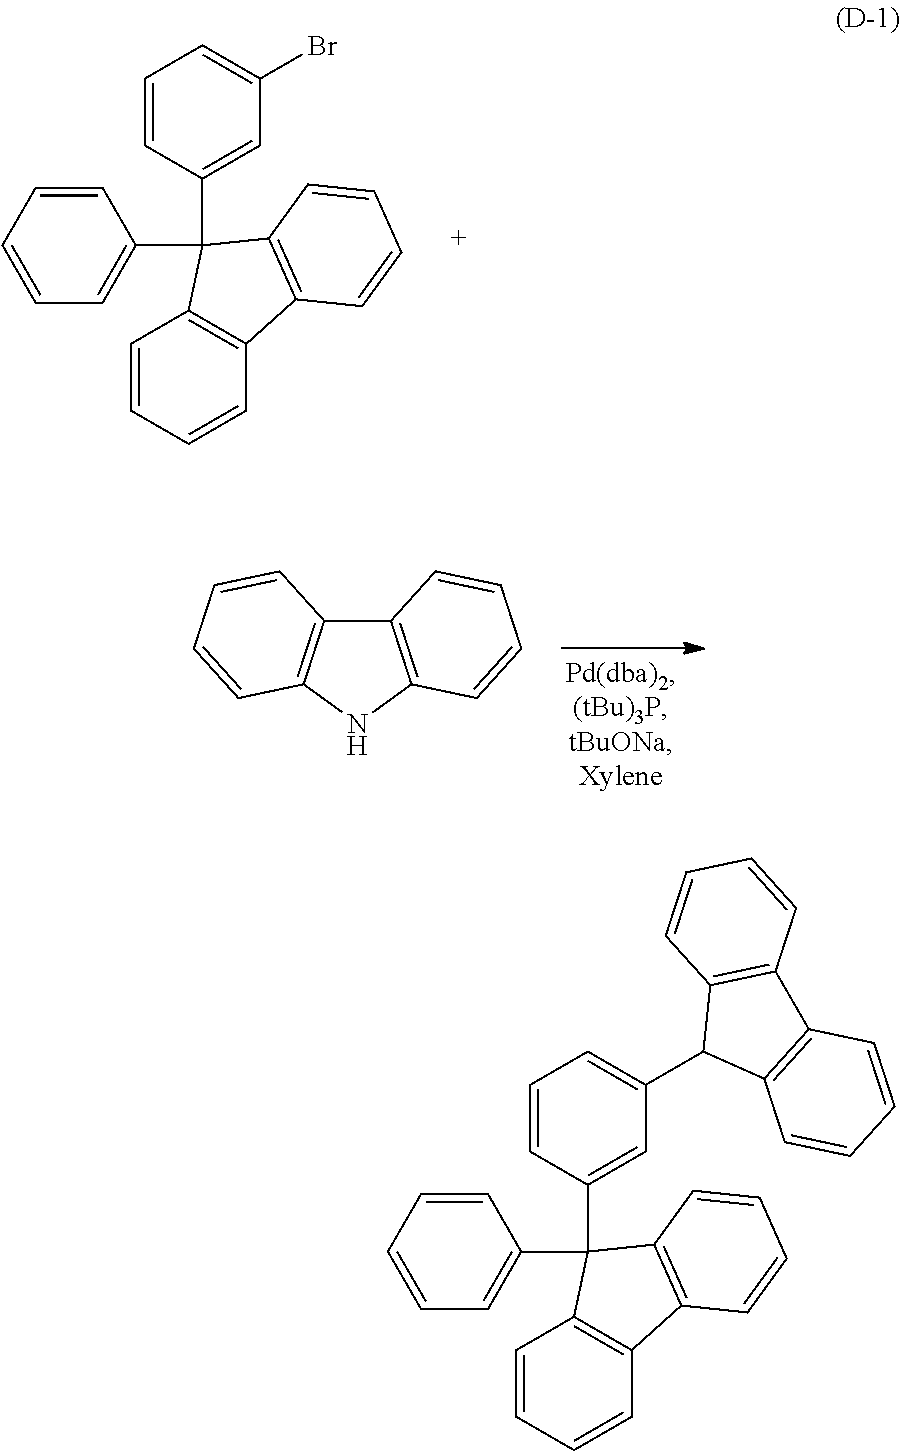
C1=CC=CC=C1C1(C2=CC(Br)=CC=C2)C2=C(C=CC=C2)C2=C1C=CC=C2.C12=C(NC3=C1C=CC=C3)C=CC=C2.C1=CC=CC=C1C1(C2=CC(C3C4=C(C5=C3C=CC=C5)C=CC=C4)=CC=C2)C2=C(C=CC=C2)C2=C1C=CC=C2
